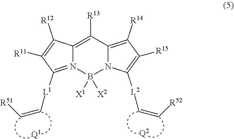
C12=C([R13])C3=C([R14])C([R15])=C([L2]C=C[R52])N3B([X1])([X2])N1=C([L1]C=C[R51])C([R11])=C2[R12].[Q1].[Q2]
